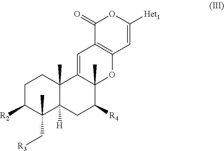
C1(=O)C2=C(C=C([Het1])O1)OC1(C)C(=C2)C2(C)C([H])(CC1[R4])C(C)(C[R3])C([R2])CC2
